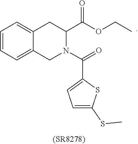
O(CC)C(C1CC2=CC=CC=C2CN1C(C1=CC=C(SC)S1)=O)=O
